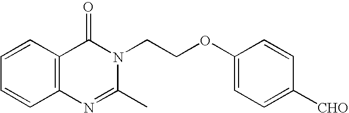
C12=C(N=C(C)N(CCOC3=CC=C([CHO])C=C3)C1=O)C=CC=C2
